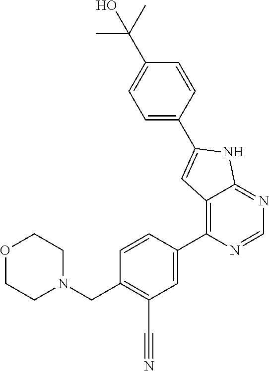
O1CCN(CC2=C(C#N)C=C(C3=C4C(=NC=N3)NC(C3=CC=C(C(C)(C)O)C=C3)=C4)C=C2)CC1
